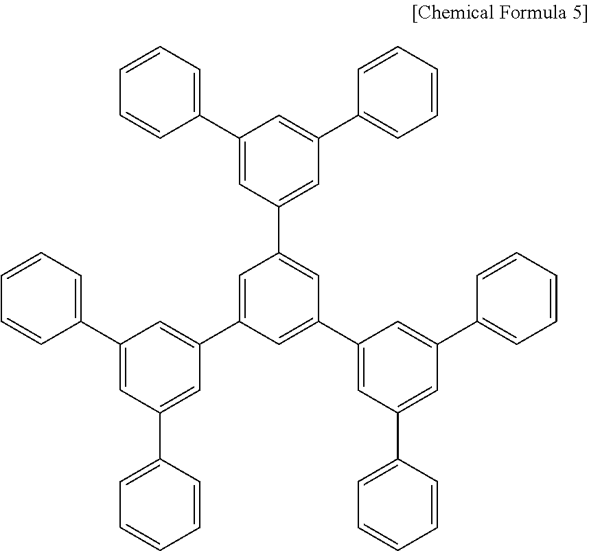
C1=CC=C(C2=CC(C3=CC=CC=C3)=CC(C3=CC(C4=CC(C5=CC=CC=C5)=CC(C5=CC=CC=C5)=C4)=CC(C4=CC(C5=CC=CC=C5)=CC(C5=CC=CC=C5)=C4)=C3)=C2)C=C1
